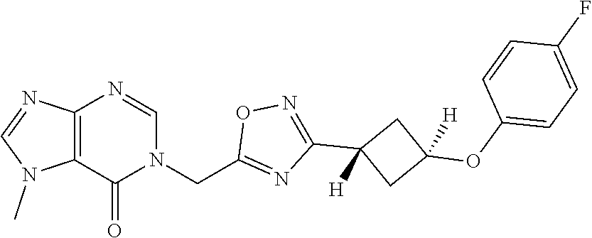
C12=C(N=CN(CC3=NC(C4([H])CC(OC5=CC=C(F)C=C5)([H])C4)=NO3)C1=O)N=CN2C
